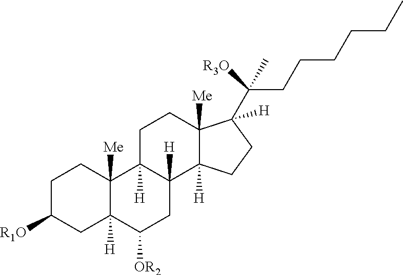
C12([H])C([Me])(C3([H])C([H])(CC1[OR2])C1([H])C([Me])(CC3)C(C(C)([R3O])CCCCCC)([H])CC1)CCC([R1O])C2
